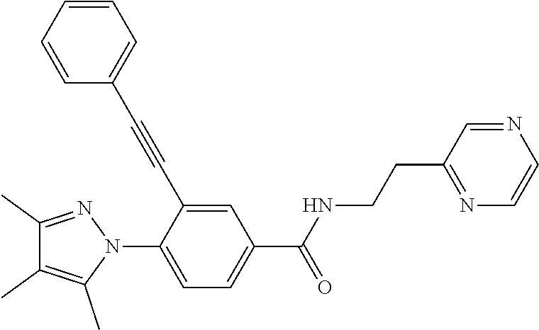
C1(C)=NN(C2=CC=C(C(NCCC3=NC=CN=C3)=O)C=C2C#CC2=CC=CC=C2)C(C)=C1C
